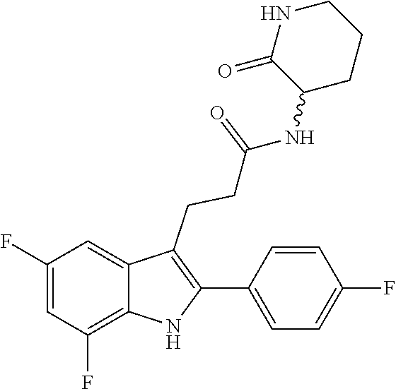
C1(C2=C(CCC(=O)NC3CCCNC3=O)C3=CC(F)=CC(F)=C3N2)=CC=C(F)C=C1
